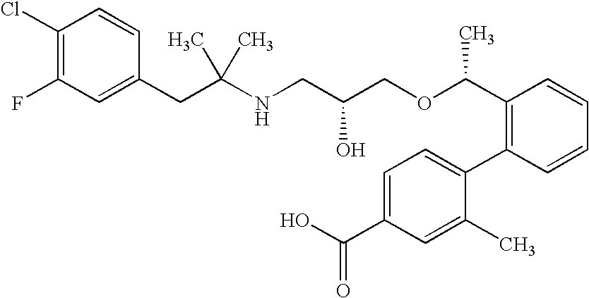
C1(F)=C(Cl)C=CC(CC(NCC(COC(C2=C(C3=CC=C(C(O)=O)C=C3C)C=CC=C2)C)O)(C)C)=C1
